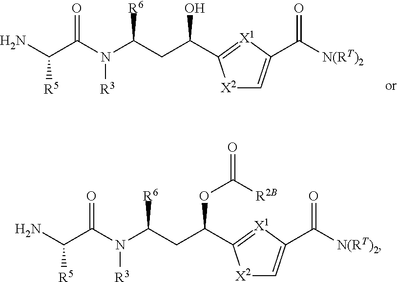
C(N(C(CC(OC([R2B])=O)C1=[X1]C(C([N(RT)2])=O)=C[X2]1)[R6])[R3])(=O)C(N)[R5].C(N(C(CC(O)C1=[X1]C(C([N(RT)2])=O)=C[X2]1)[R6])[R3])(=O)C(N)[R5]
